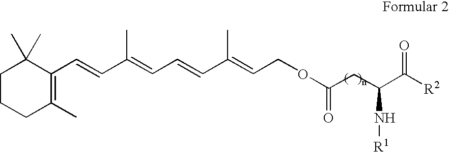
C1C(C)=C(C=CC(=CC=CC(=CCOC(CC(C([R2])=O)N[R1])=O)C)C)C(C)(C)CC1
